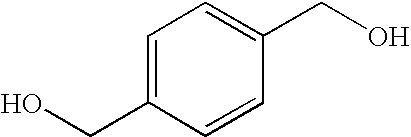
C1=C(CO)C=CC(CO)=C1
